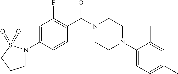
C1=C(N2CCCS2(=O)=O)C=CC(C(N2CCN(C3=CC=C(C)C=C3C)CC2)=O)=C1F
